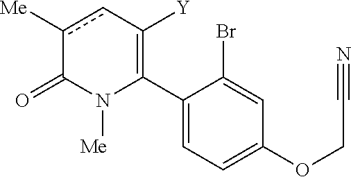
C1(C2=C([Y])cc([Me])C(=O)N2[Me])=CC=C(OCC#N)C=C1Br
